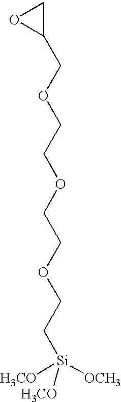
C1(COCCOCCOCC[Si]([H3CO])([OCH3])[H3CO])CO1
